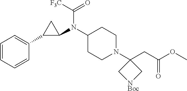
C1(N(C2C(C3=CC=CC=C3)C2)C([F3C])=O)CCN(C2(CC(OC)=O)C[NBoc]C2)CC1
